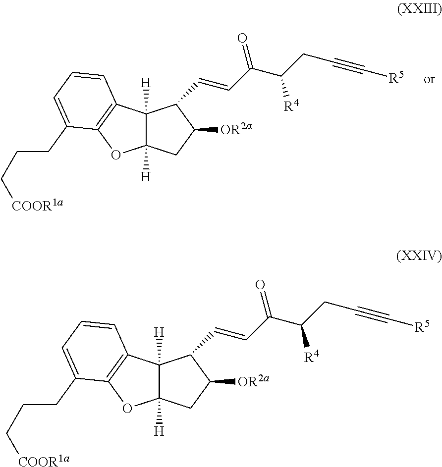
C12([H])C([H])(CC([OR2a])C1C=CC(=O)C([R4])CC#C[R5])OC1=C2C=CC=C1CCC[COOR1a].C12([H])C([H])(CC([OR2a])C1C=CC(=O)C([R4])CC#C[R5])OC1=C2C=CC=C1CCC[COOR1a]
